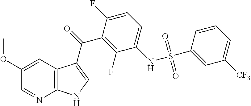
C12=C(C=C(OC)C=N1)C(C(=O)C1=C(F)C(NS(C3=CC([CF3])=CC=C3)(=O)=O)=CC=C1F)=CN2
